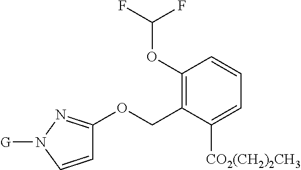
C1=CN([G])N=C1OCC1=C(OC(F)F)C=CC=C1[CO2(CH2)2CH3]
